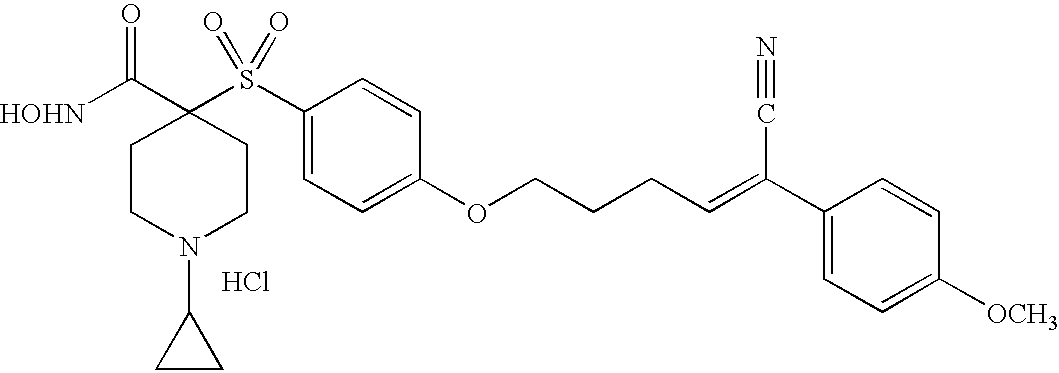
[HOHN]C(C1(S(C2=CC=C(OCCCC=C(C3=CC=C([OCH3])C=C3)C#N)C=C2)(=O)=O)CCN(C2CC2)CC1)=O.Cl
